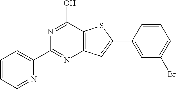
C12=C(C(O)=NC(C3=CC=CC=N3)=N1)SC(C1=CC(Br)=CC=C1)=C2
